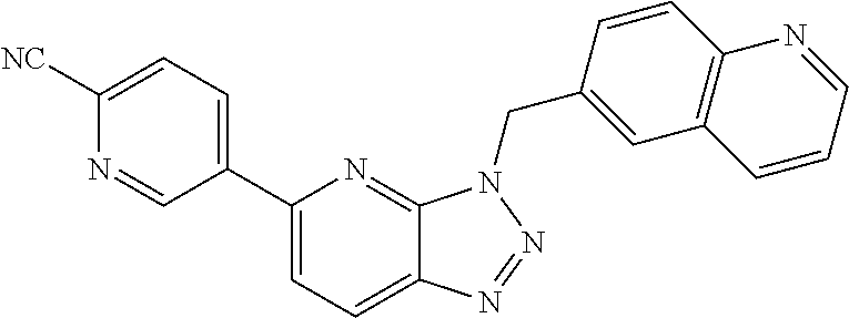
C1(C2=CC=C([NC])N=C2)=CC=C2C(=N1)N(CC1=CC3=C(C=C1)N=CC=C3)N=N2
